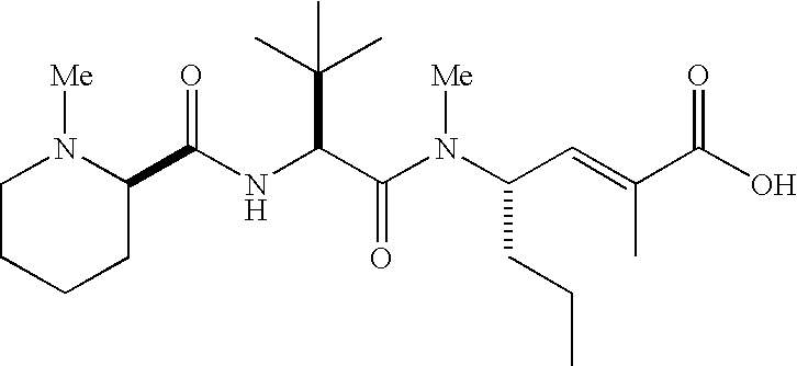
N(C(C(N(C(C=C(C(O)=O)C)CCC)[Me])=O)C(C)(C)C)C(=O)C1N([Me])CCCC1
